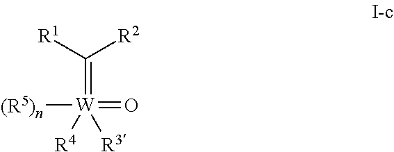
C(=[W]([R4])([R3])(=O)[(R5)n])([R1])[R2]
